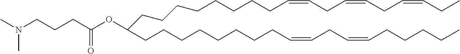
C(CCCCCCCC=CCC=CCC=CCC)C(CCCCCCCCC=CCC=CCCCCC)OC(CCCN(C)C)=O
